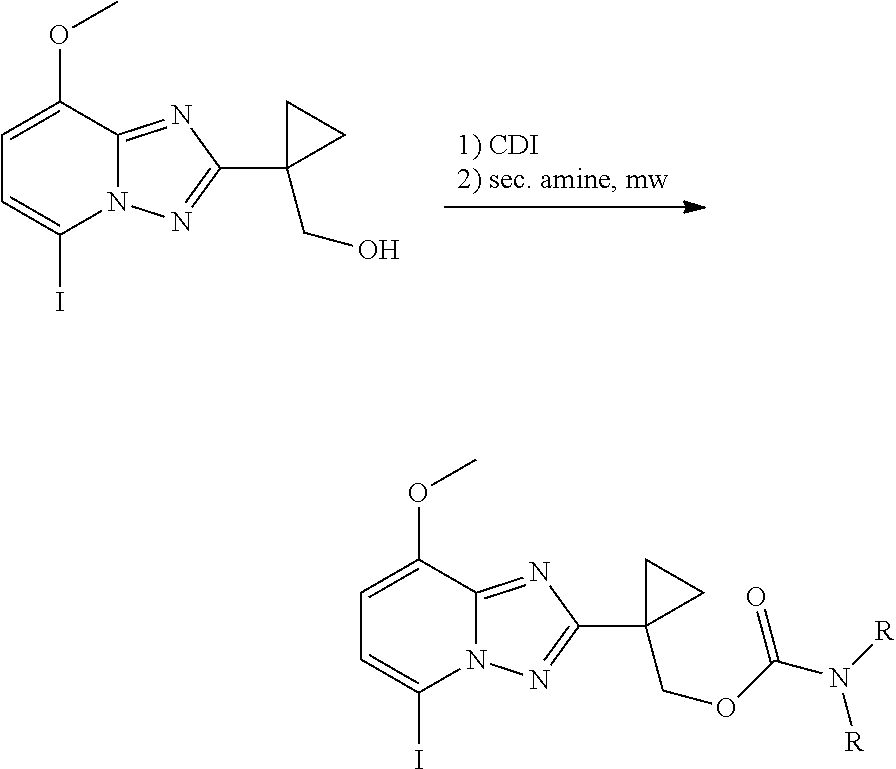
C1=C(OC)C2=NC(C3(CO)CC3)=NN2C(I)=C1.C1=C(OC)C2=NC(C3(COC(=O)N([R])[R])CC3)=NN2C(I)=C1
